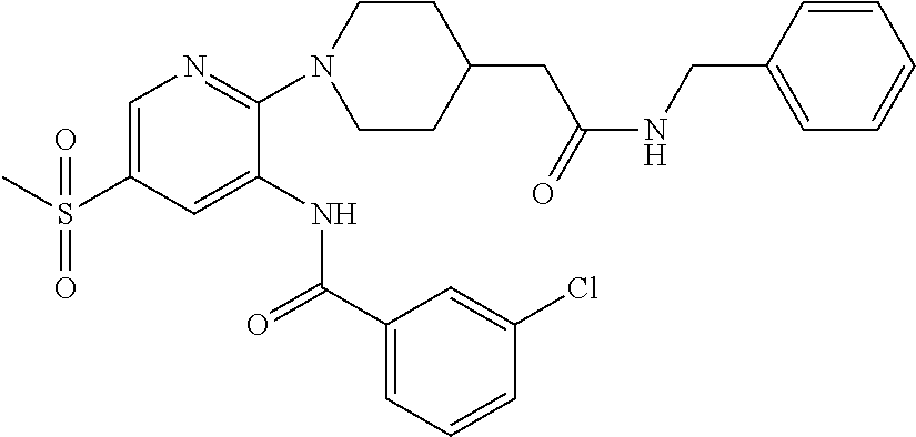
C1=C(S(C)(=O)=O)C=C(NC(C2=CC=CC(Cl)=C2)=O)C(N2CCC(CC(=O)NCC3=CC=CC=C3)CC2)=N1
